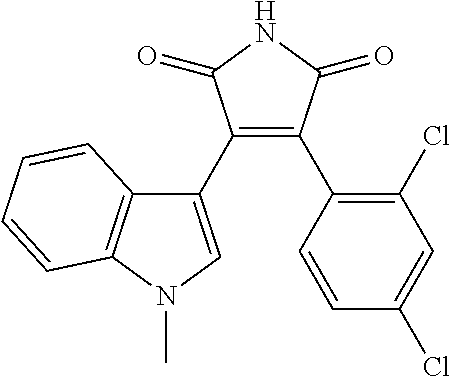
C1(C2=CN(C)C3=C2C=CC=C3)=C(C2=C(Cl)C=C(Cl)C=C2)C(=O)NC1=O
